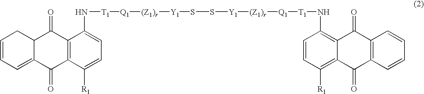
C1=CC=C2C(C1)C(=O)C1=C(C2=O)C([R1])=CC=C1N[T1][Q1][(Z1)r][Y1]SS[Y1][(Z1)r][Q1][T1]NC1=C2C(=C([R1])C=C1)C(=O)C1=C(C=CC=C1)C2=O
